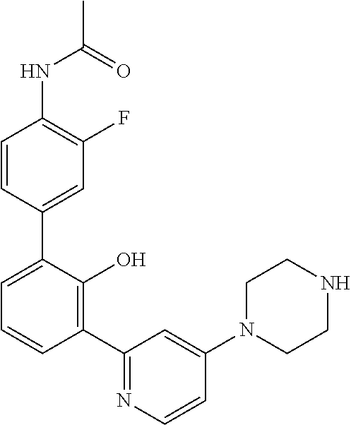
C1(NC(C)=O)=C(F)C=C(C2=CC=CC(C3=NC=CC(N4CCNCC4)=C3)=C2O)C=C1
